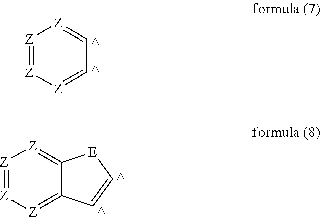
[Z]1=[Z][Z]=CC=[Z]1.[Z]1=[Z][Z]=C2C(=[Z]1)[E]C=C2
